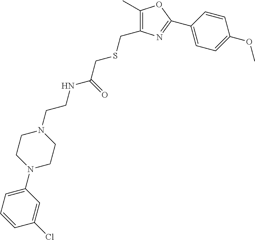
C1=C(C2=NC(CSCC(NCCN3CCN(C4=CC=CC(Cl)=C4)CC3)=O)=C(C)O2)C=CC(OC)=C1
